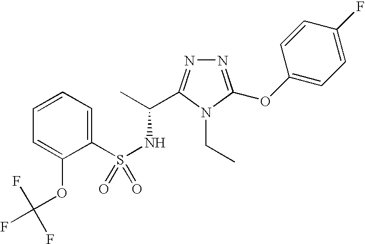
S(NC(C)C1=NN=C(OC2=CC=C(F)C=C2)N1CC)(=O)(C1=CC=CC=C1OC(F)(F)F)=O
